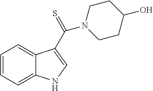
C1=CC=C2C(=C1)C(C(=S)N1CCC(O)CC1)=CN2
